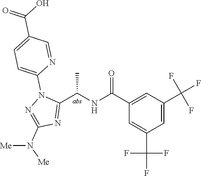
C1(C(=O)NC(C2=NC(N([Me])[Me])=NN2C2=CC=C(C(=O)O)C=N2)C)=CC(C(F)(F)F)=CC(C(F)(F)F)=C1
